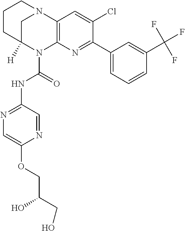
N1=C(NC(N2C3=C(N4CC2([H])CCC4)C=C(Cl)C(C2=CC=CC(C(F)(F)F)=C2)=N3)=O)C=NC(OCC(CO)O)=C1
